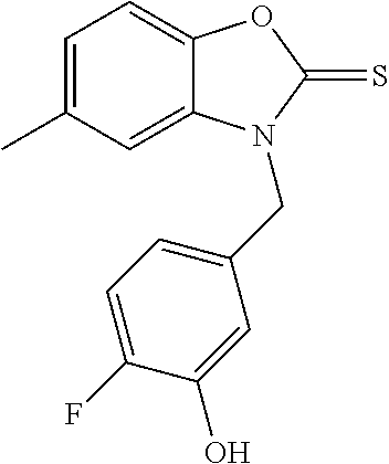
C1=C2C(=CC=C1C)OC(=S)N2CC1=CC=C(F)C(O)=C1
